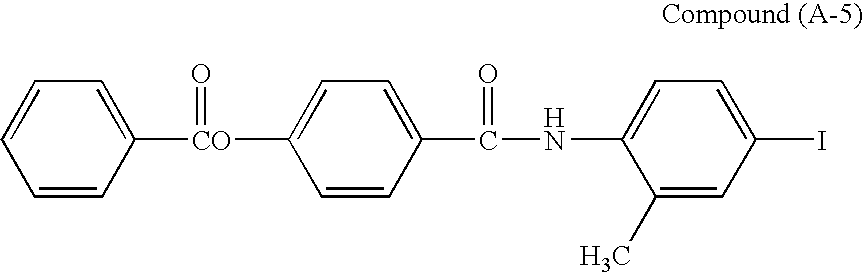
C1=C([CO](C2=CC=CC=C2)=O)C=CC(C(NC2=CC=C(I)C=C2C)=O)=C1
